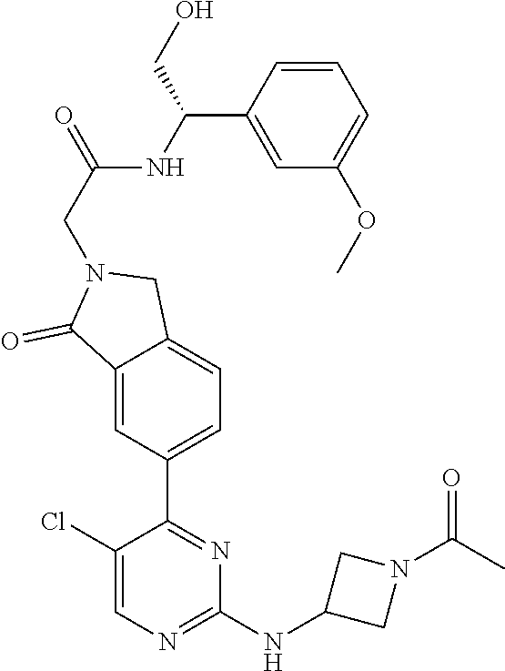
C1(Cl)=CN=C(NC2CN(C(C)=O)C2)N=C1C1=CC=C2C(=C1)C(=O)N(CC(NC(C1=CC(OC)=CC=C1)CO)=O)C2
